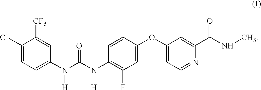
C1(Cl)=CC=C(N(C(=O)N(C2=C(F)C=C(OC3=CC=NC(C(NC)=O)=C3)C=C2)[H])[H])C=C1[CF3]
